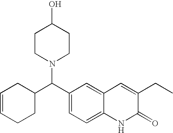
C1(C(C2=CC=C3C(=C2)C=C(CC)C(=O)N3)N2CCC(O)CC2)CC=CCC1
